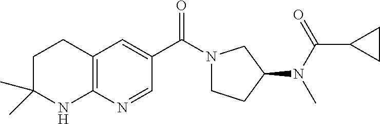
N1(C(C2=CC3=C(N=C2)NC(C)(C)CC3)=O)CCC(N(C(C2CC2)=O)C)C1
